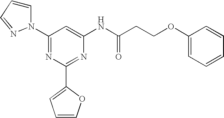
C1(N2C=CC=N2)=NC(C2=CC=CO2)=NC(NC(CCOC2=CC=CC=C2)=O)=C1
